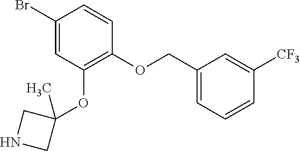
C1(Br)=CC(OC2(C)CNC2)=C(OCC2=CC=CC([CF3])=C2)C=C1
